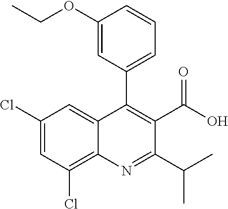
C1(C2=C(C(O)=O)C(C(C)C)=NC3=C(Cl)C=C(Cl)C=C23)=CC=CC(OCC)=C1
